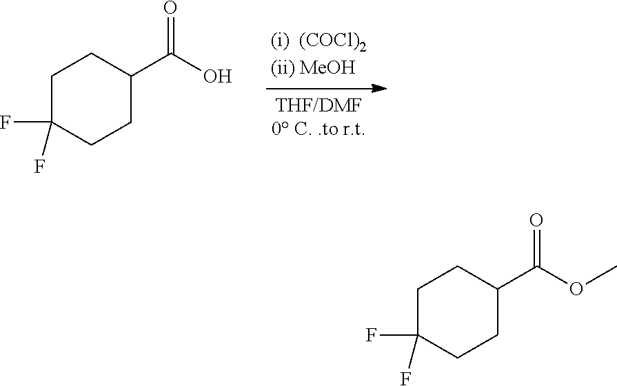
C1C(F)(F)CCC(C(O)=O)C1.C1C(F)(F)CCC(C(OC)=O)C1
